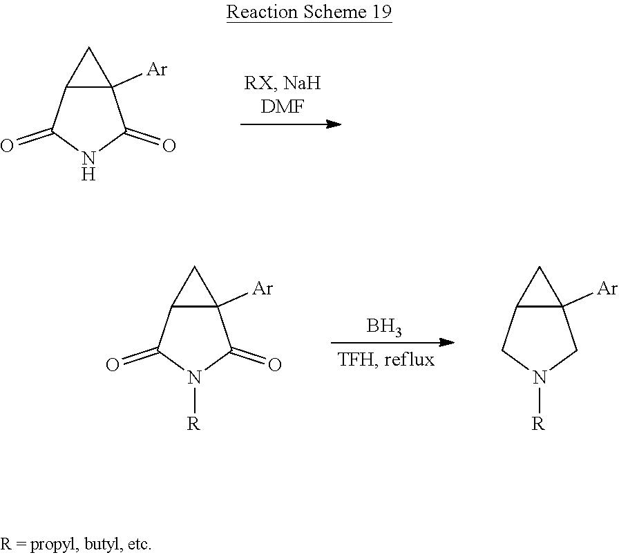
C12([Ar])C(C(=O)NC1=O)C2.B.C12([Ar])C(C(=O)N([R])C1=O)C2.C12([Ar])C(CN([R])C1)C2
